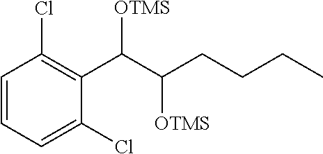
C1=CC=C(Cl)C(C([OTMS])C(CCCC)[OTMS])=C1Cl
